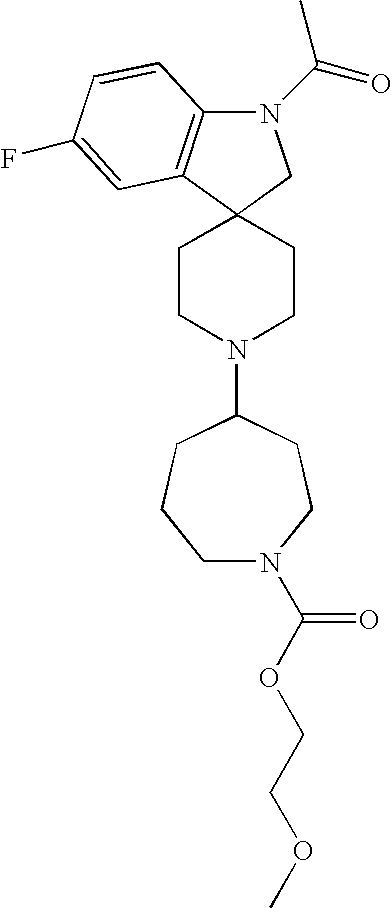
C12(CCN(C3CCCN(C(OCCOC)=O)CC3)CC1)CN(C(=O)C)C1=C2C=C(F)C=C1
